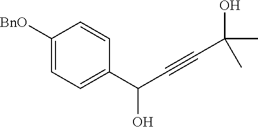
C1([BnO])=CC=C(C(C#CC(O)(C)C)O)C=C1
